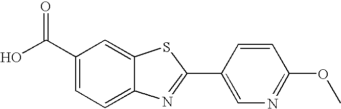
C1(C(O)=O)=CC=C2C(=C1)SC(C1=CN=C(OC)C=C1)=N2
